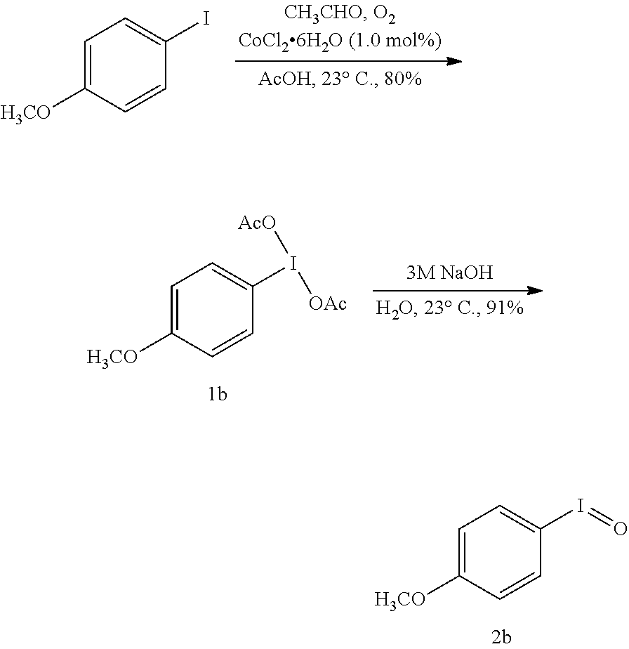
C1=C([H3CO])C=CC(I)=C1.C1=C([H3CO])C=CC(I([AcO])[OAc])=C1.C1=C([H3CO])C=CC(I=O)=C1
